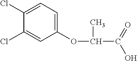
C1(OC(C(O)=O)C)=CC=C(Cl)C(Cl)=C1
